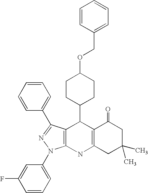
C12=C(NC3=C(C1C1CCC(OCC4=CC=CC=C4)CC1)C(C1=CC=CC=C1)=NN3C1=CC=CC(F)=C1)CC(C)(C)CC2=O
